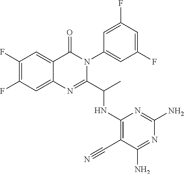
C1(F)=C(F)C=C2C(=C1)C(=O)N(C1=CC(F)=CC(F)=C1)C(C(C)NC1=C(C#N)C(N)=NC(N)=N1)=N2
